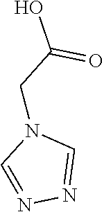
C1=NN=CN1CC(O)=O
